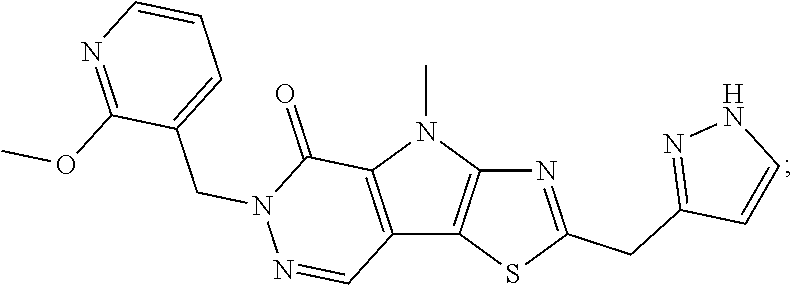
CN1C2=C(C3=C1C(=O)N(CC1=CC=CN=C1OC)N=C3)SC(CC1=NNC=C1)=N2
